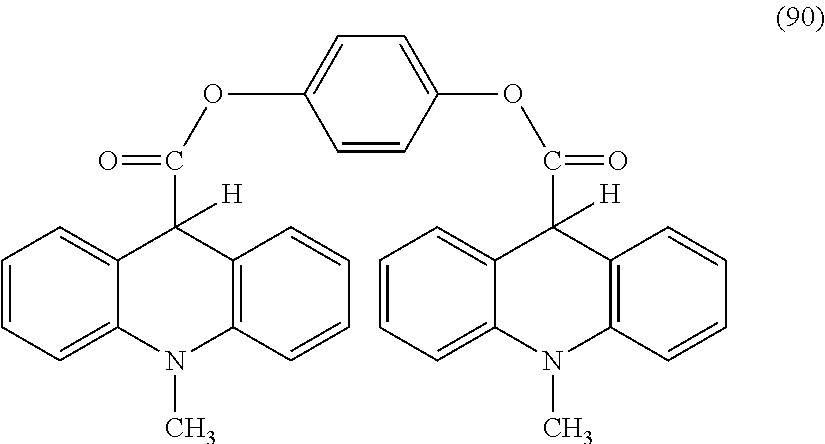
C1=CC=C2C(=C1)C(C(OC1=CC=C(OC(=O)C3([H])C4=CC=CC=C4N(C)C4=C3C=CC=C4)C=C1)=O)([H])C1=C(N2C)C=CC=C1
